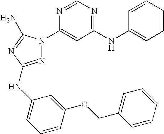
N1=C(NC2=CC=CC(OCC3=CC=CC=C3)=C2)N=C(N)N1C1=CC(NC2=CC=CC=C2)=NC=N1
